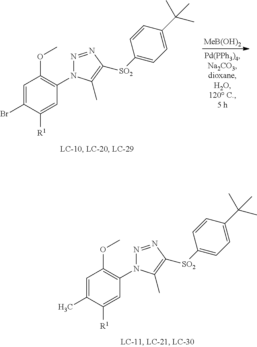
C1=C(C)C([R1])=CC(N2N=NC([SO2]C3=CC=C(C(C)(C)C)C=C3)=C2C)=C1OC.[MeB(OH)2].C1=C(Br)C([R1])=CC(N2N=NC([SO2]C3=CC=C(C(C)(C)C)C=C3)=C2C)=C1OC
